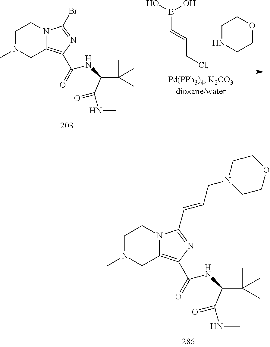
C1N(C)CC2=C(C(=O)NC(C(C)(C)C)C(NC)=O)N=C(C=CCN3CCOCC3)N2C1.C1N(C)CC2=C(C(=O)NC(C(C)(C)C)C(NC)=O)N=C(Br)N2C1.B(C=CCCl)(O)O.C1NCCOC1
